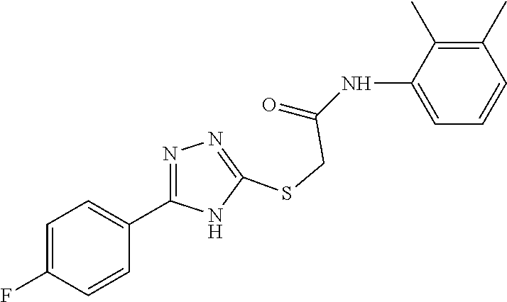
C1=C(NC(=O)CSC2=NN=C(C3=CC=C(F)C=C3)N2)C(C)=C(C)C=C1
